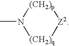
CN1[(CH2)p][Z2][(CH2)q]1
